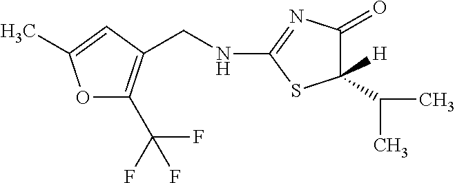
C1([H])(C(C)C)C(=O)N=C(NCC2=C(C(F)(F)F)OC(C)=C2)S1
